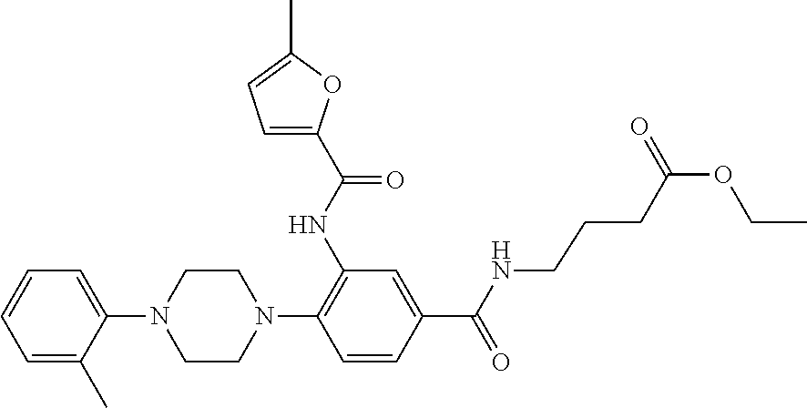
C1=CC=C(C)C(N2CCN(C3=C(NC(C4=CC=C(C)O4)=O)C=C(C(NCCCC(OCC)=O)=O)C=C3)CC2)=C1
